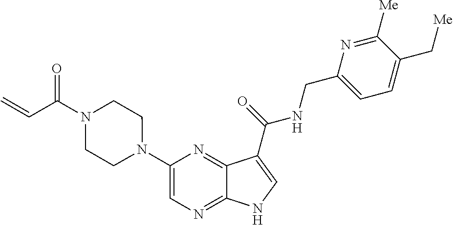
C1(N2CCN(C(C=C)=O)CC2)=CN=C2C(=N1)C(C(=O)NCC1=CC=C(C[Me])C([Me])=N1)=CN2
